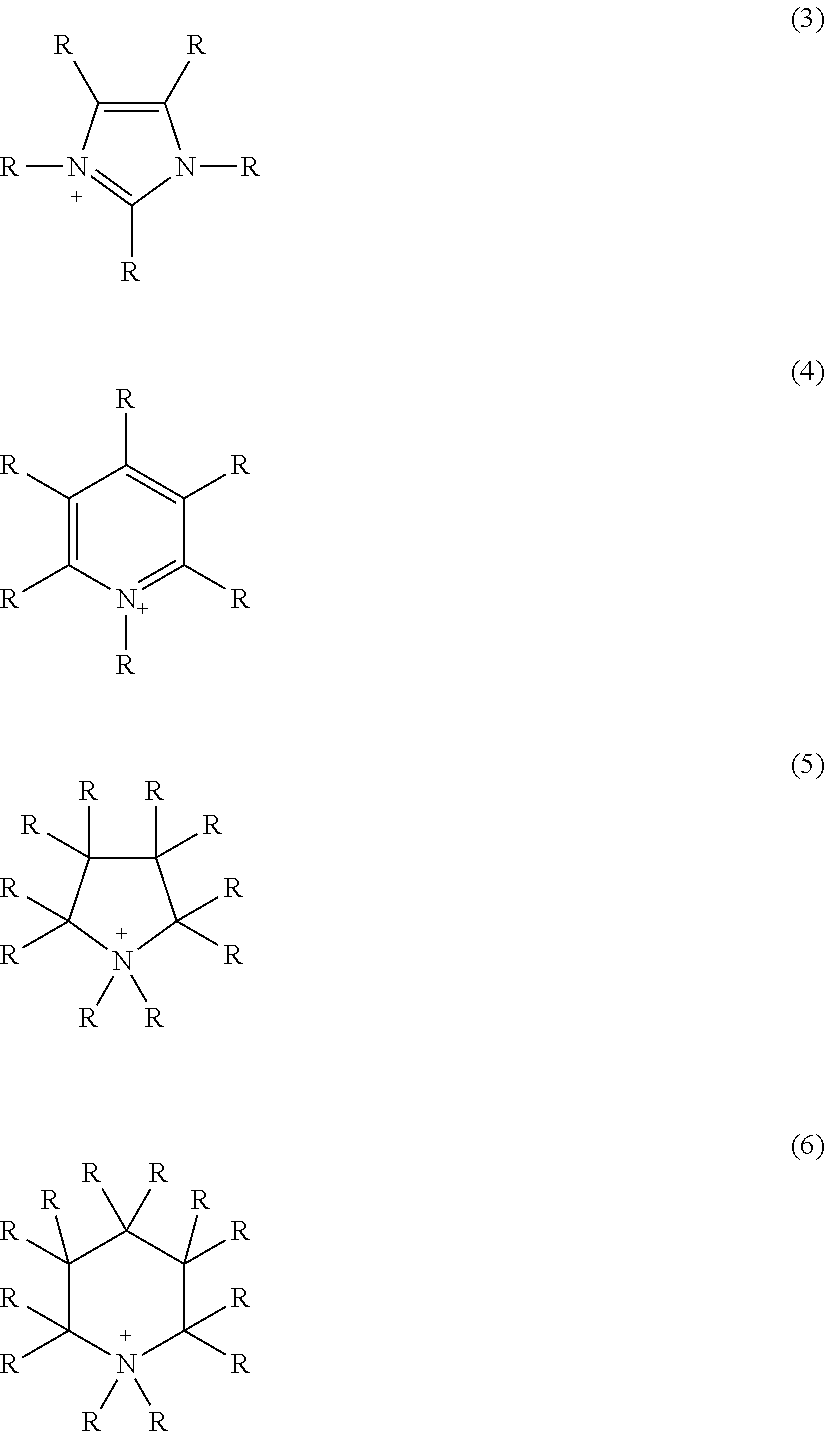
C1([R])=C([R])N([R])=C([R])N1[R].C1([R])=C([R])[N+]([R])=C([R])C([R])=C1[R].C1([R])([R])C([R])([R])C([R])([R])N([R])([R])C1([R])[R].C1([R])([R])C([R])([R])N([R])([R])C([R])([R])C([R])([R])C1([R])[R]
